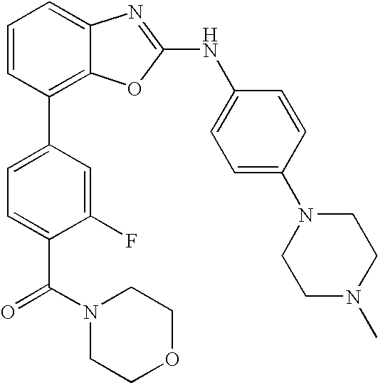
C1=CC(C2=CC=C(C(N3CCOCC3)=O)C(F)=C2)=C2C(=C1)N=C(NC1=CC=C(N3CCN(C)CC3)C=C1)O2
